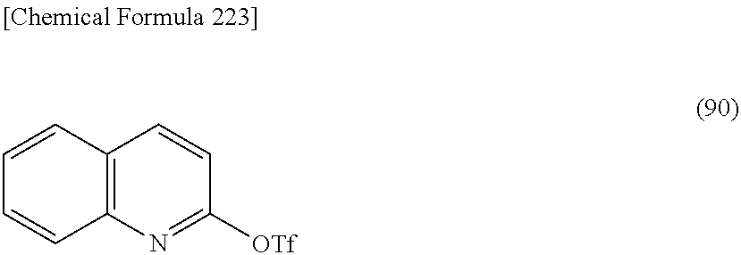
C1=CC2=C(C=C1)C=CC([OTf])=N2
